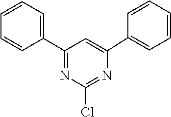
C1=C(C2=NC(Cl)=NC(C3=CC=CC=C3)=C2)C=CC=C1
